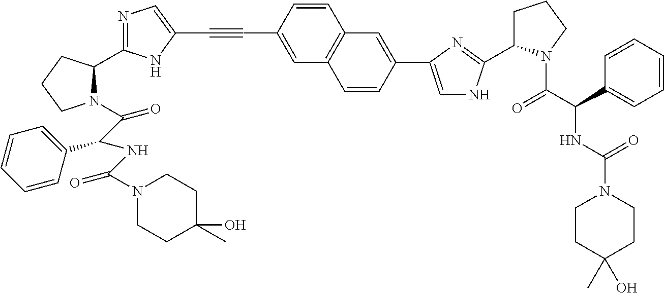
C1=CC(C#CC2=CN=C(C3N(C(C(NC(N4CCC(C)(O)CC4)=O)C4=CC=CC=C4)=O)CCC3)N2)=CC2=C1C=C(C1=CNC(C3CCCN3C(C(NC(N3CCC(O)(C)CC3)=O)C3=CC=CC=C3)=O)=N1)C=C2
